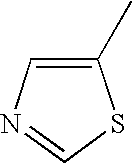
C1(C)=CN=CS1
